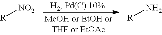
[NO2][R].N[R]
